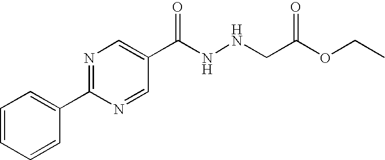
N1=C(C2=CC=CC=C2)N=CC(C(NNCC(OCC)=O)=O)=C1
